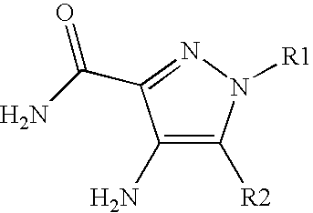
C1(N)=C([R2])N([R1])N=C1C(N)=O
